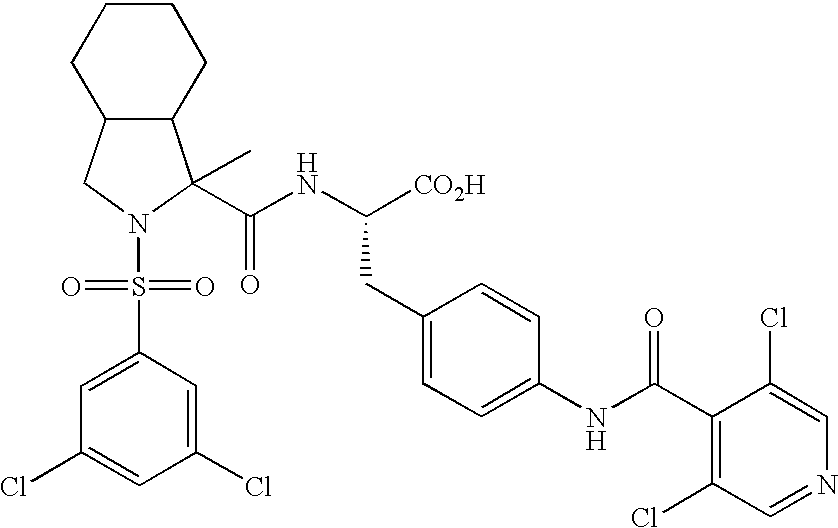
C1(S(=O)(=O)N2CC3C(C2(C)C(NC([CO2H])CC2=CC=C(NC(C4=C(Cl)C=NC=C4Cl)=O)C=C2)=O)CCCC3)=CC(Cl)=CC(Cl)=C1
